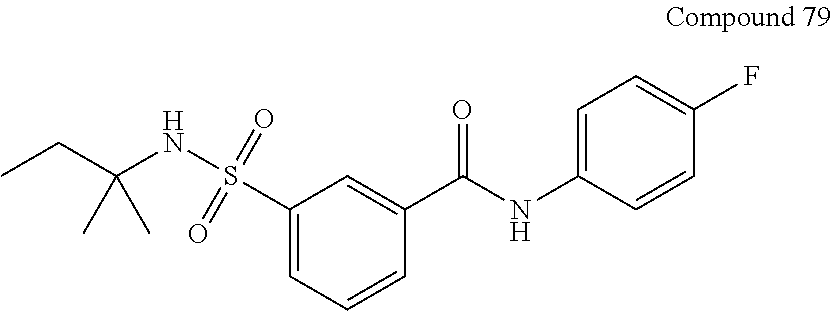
N(S(=O)(=O)C1=CC=CC(C(NC2=CC=C(F)C=C2)=O)=C1)C(CC)(C)C
